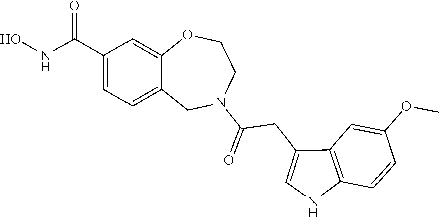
C1(C(NO)=O)=CC=C2C(=C1)OCCN(C(=O)CC1=CNC3=C1C=C(OC)C=C3)C2
